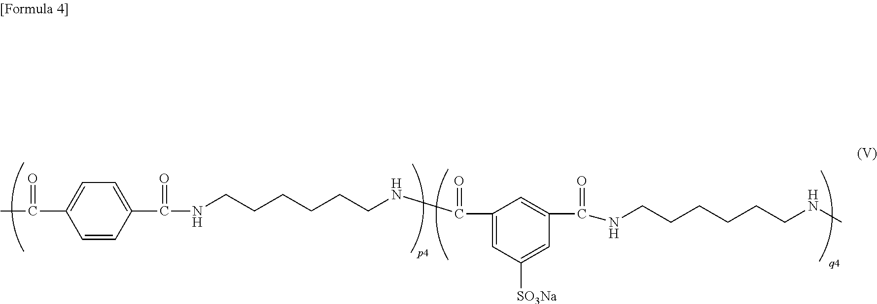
C1=CC(C(NCCCCCCNC(C2=CC([SO3Na])=CC(C(NCCCCCCNC)=O)=C2)=O)=O)=CC=C1C(C)=O
